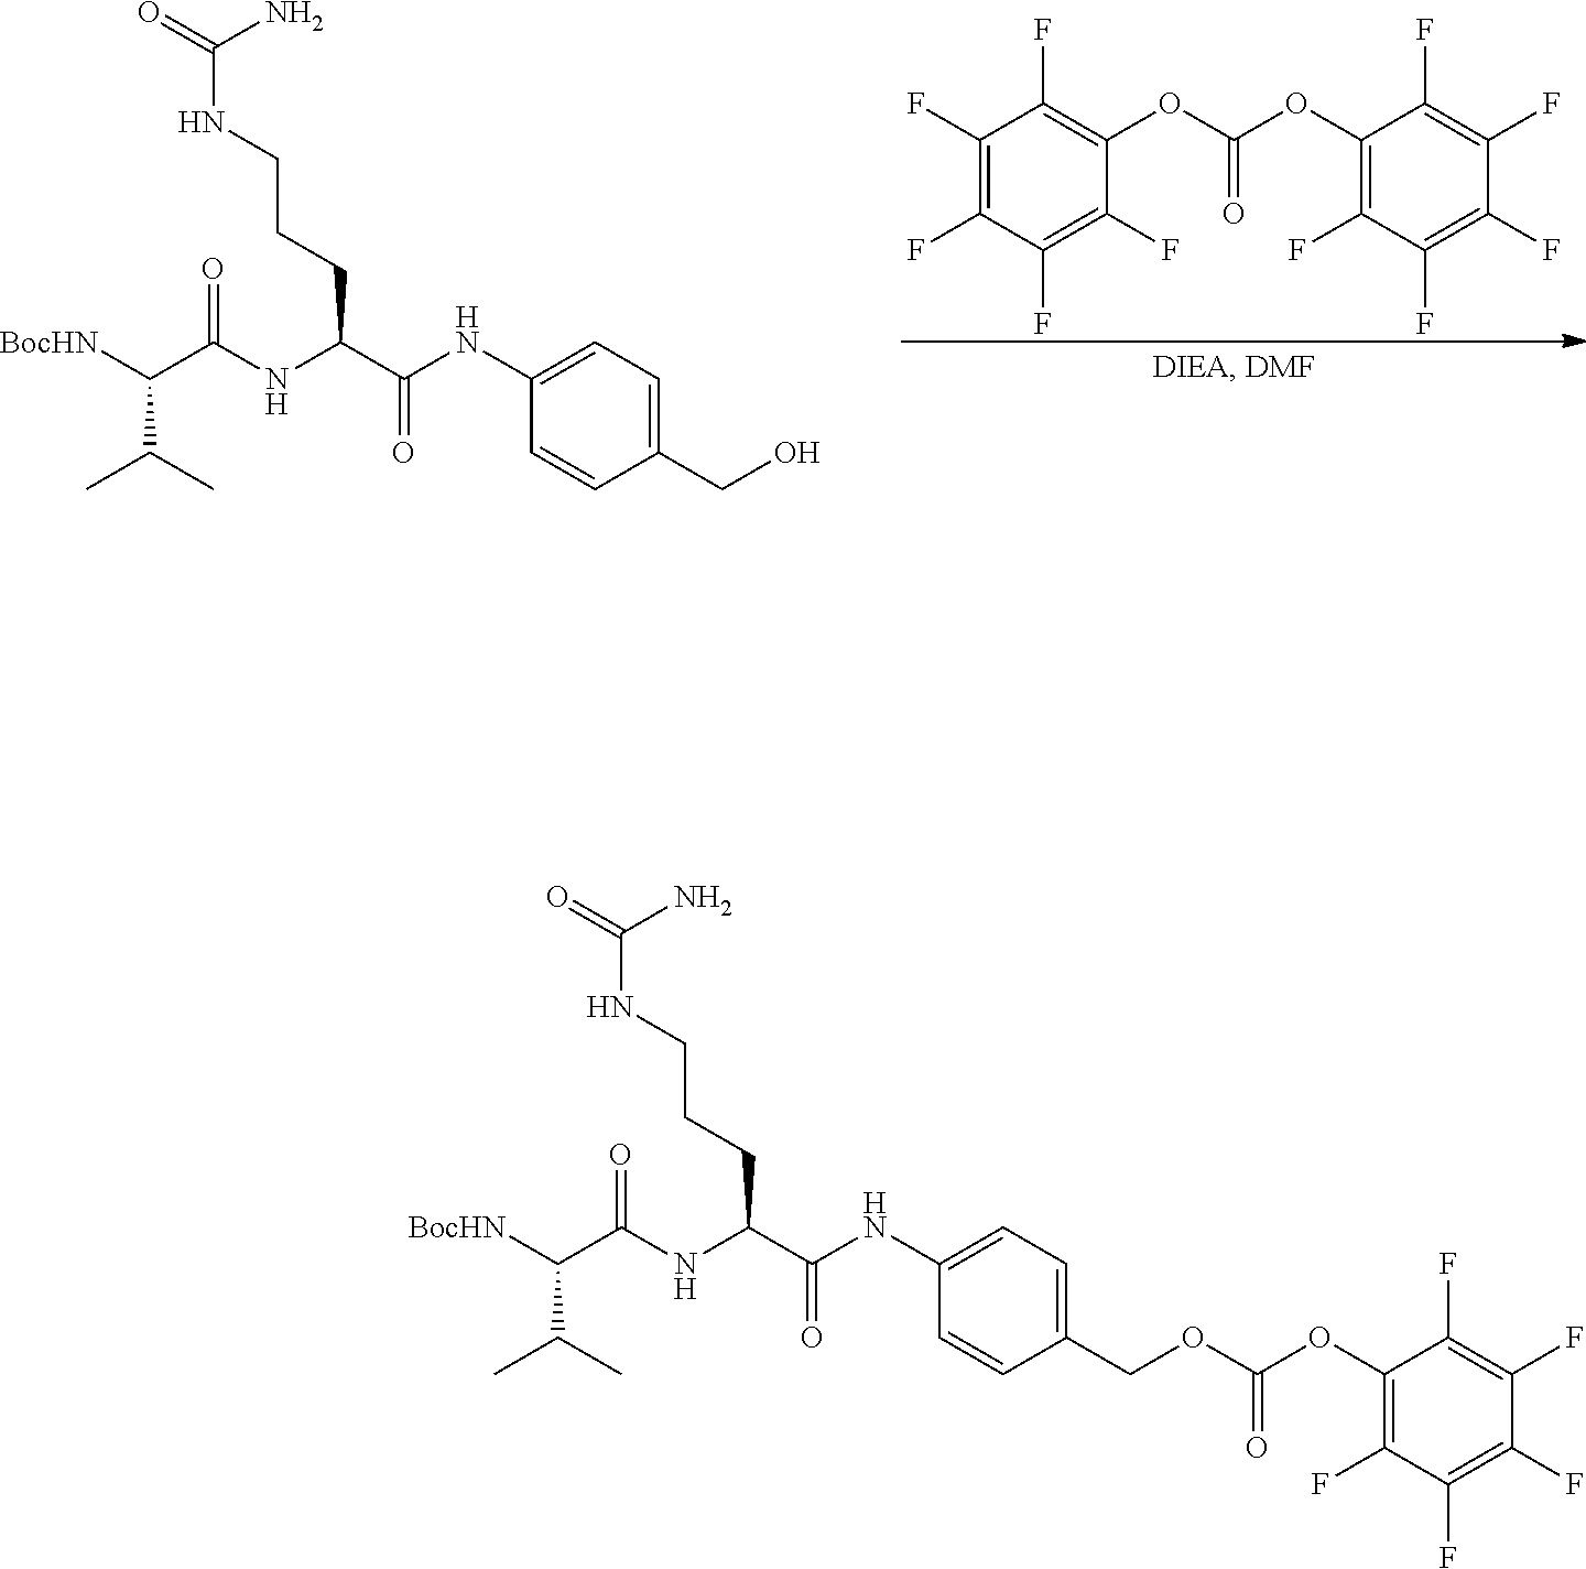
[BocHN]C(C(C)C)C(=O)NC(C(=O)NC1=CC=C(CO)C=C1)CCCNC(N)=O.C1(F)=C(F)C(F)=C(F)C(OC(=O)OC2=C(F)C(F)=C(F)C(F)=C2F)=C1F.[BocHN]C(C(C)C)C(=O)NC(C(=O)NC1=CC=C(COC(=O)OC2=C(F)C(F)=C(F)C(F)=C2F)C=C1)CCCNC(N)=O
